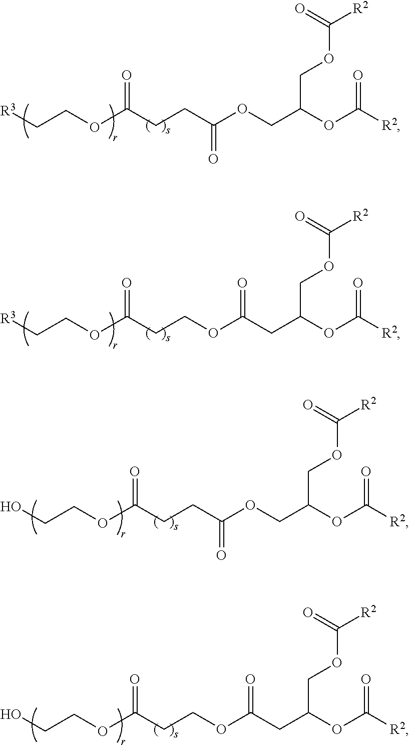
[R3]CCOC(CCC(OCC(OC([R2])=O)COC([R2])=O)=O)=O.[R3]CCOC(CCOC(CC(OC([R2])=O)COC([R2])=O)=O)=O.OCCOC(CCC(OCC(OC([R2])=O)COC([R2])=O)=O)=O.OCCOC(CCOC(CC(OC([R2])=O)COC([R2])=O)=O)=O
